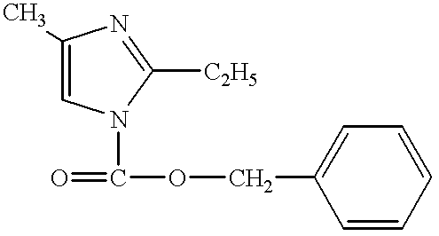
CC1=CN(C(=O)OCC2=CC=CC=C2)C([C2H5])=N1
